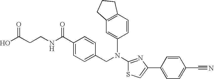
N(C1=NC(C2=CC=C(C#N)C=C2)=CS1)(CC1=CC=C(C(NCCC(O)=O)=O)C=C1)C1=CC2=C(C=C1)CCC2
